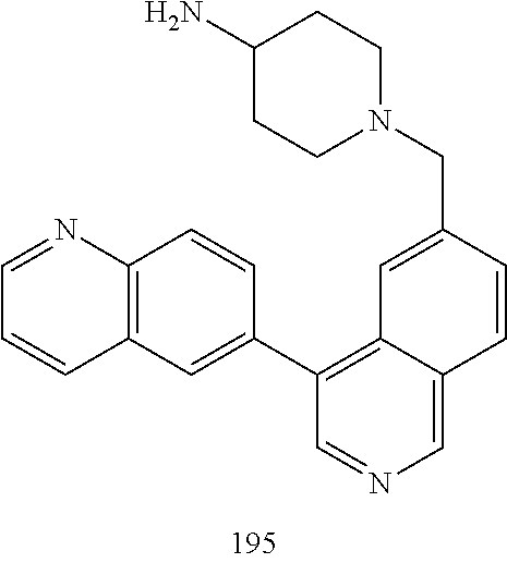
C1(N)CCN(CC2=CC3=C(C4=CC5=C(C=C4)N=CC=C5)C=NC=C3C=C2)CC1
